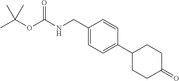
C1(CNC(OC(C)(C)C)=O)=CC=C(C2CCC(=O)CC2)C=C1
